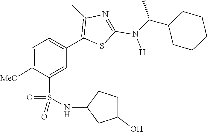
C(C1CCCCC1)(N(C1=NC(C)=C(C2=CC=C([MeO])C(S(=O)(=O)NC3CC(O)CC3)=C2)S1)[H])C
